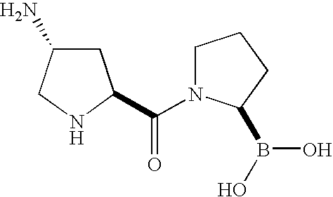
C1C(N)CNC1C(N1CCCC1B(O)O)=O
